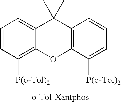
C1=CC([P(o-Tol)2])=C2C(=C1)C(C)(C)C1=C(O2)C([P(o-Tol)2])=CC=C1
